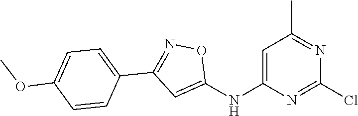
C1=C(NC2=CC(C3=CC=C(OC)C=C3)=NO2)N=C(Cl)N=C1C
